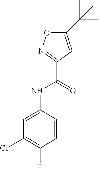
C1(NC(C2=NOC(C(C)(C)C)=C2)=O)=CC(Cl)=C(F)C=C1
